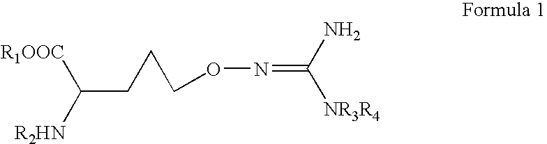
[R1OOC]C([R2HN])CCCON=C([NR3R4])N
